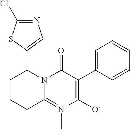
C1(C2CCCC3=[N+](C)C([O-])=C(C4=CC=CC=C4)C(=O)N23)=CN=C(Cl)S1
